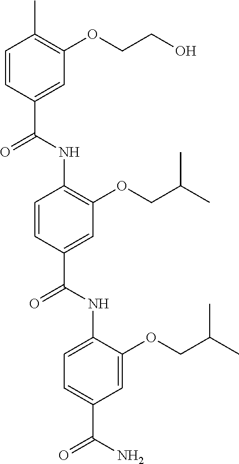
C1=CC(C(NC2=C(OCC(C)C)C=C(C(NC3=CC=C(C(N)=O)C=C3OCC(C)C)=O)C=C2)=O)=CC(OCCO)=C1C
